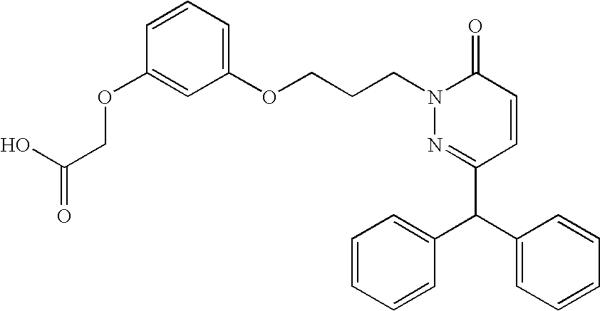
C1(C(C2=CC=CC=C2)C2=CC=CC=C2)=NN(CCCOC2=CC=CC(OCC(=O)O)=C2)C(=O)C=C1
